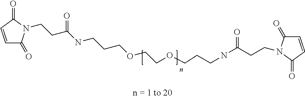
C1=CC(=O)N(CCC(NCCCOCCOCCCNC(=O)CCN2C(=O)C=CC2=O)=O)C1=O
